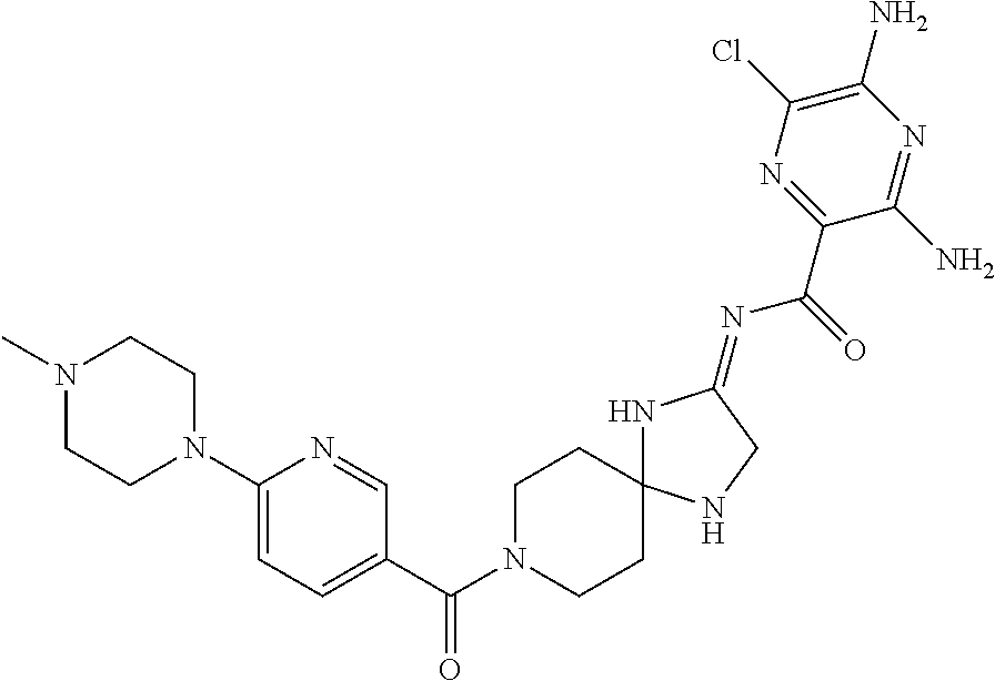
C1(N2CCN(C)CC2)=CC=C(C(=O)N2CCC3(CC2)NC(=NC(=O)C2=NC(Cl)=C(N)N=C2N)CN3)C=N1
